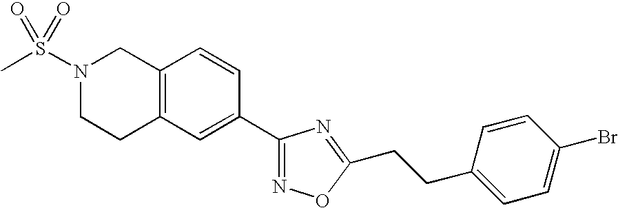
C12=C(CCN(S(C)(=O)=O)C1)C=C(C1=NOC(CCC3=CC=C(Br)C=C3)=N1)C=C2
